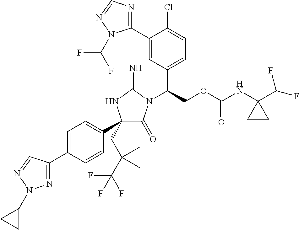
C1(C2(CC(C(F)(F)F)(C)C)C(=O)N(C(COC(NC3(C(F)F)CC3)=O)C3=CC=C(Cl)C(C4=NC=NN4C(F)F)=C3)C(=N)N2)=CC=C(C2=NN(C3CC3)N=C2)C=C1
